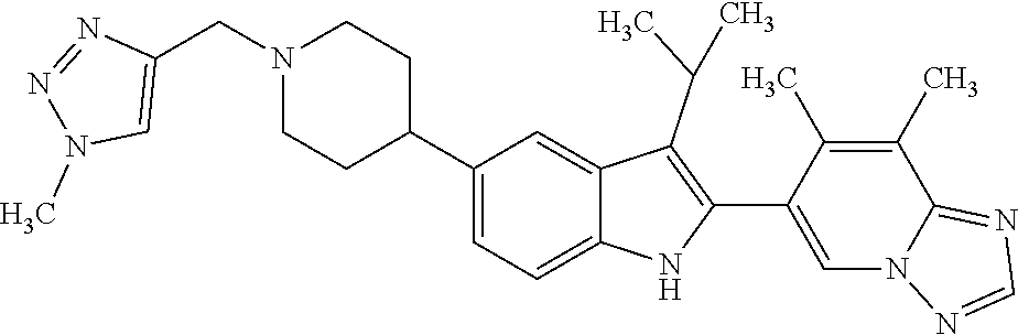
C1N(CC2=CN(C)N=N2)CCC(C2=CC=C3C(=C2)C(C(C)C)=C(C2=CN4C(=NC=N4)C(C)=C2C)N3)C1
